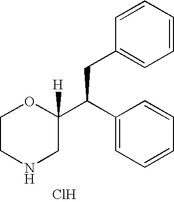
C1(CC(C2=CC=CC=C2)C2([H])OCCNC2)=CC=CC=C1.Cl
